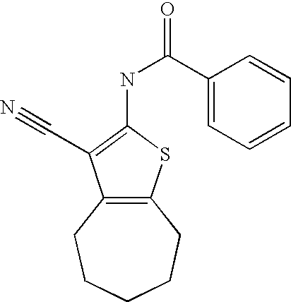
C12=C(SC(NC(=O)C3=CC=CC=C3)=C1C#N)CCCCC2
